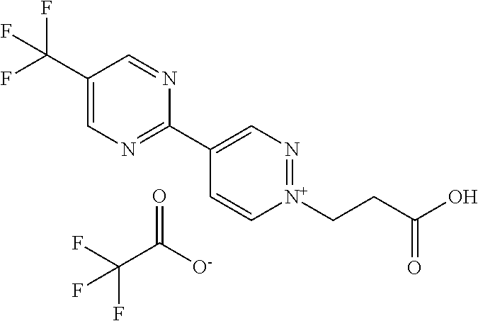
C1(C(F)(F)F)=CN=C(C2=CN=[N+](CCC(=O)O)C=C2)N=C1.O=C(C(F)(F)F)[O-]
